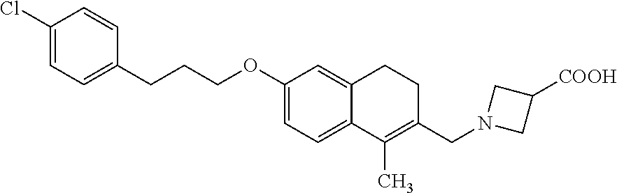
C1(Cl)=CC=C(CCCOC2=CC=C3C(=C2)CCC(CN2CC([COOH])C2)=C3C)C=C1
